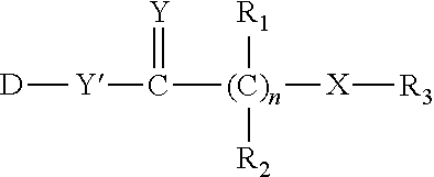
[D][Y]C(=[Y])[(C)n]([R1])([R2])[X][R3]
